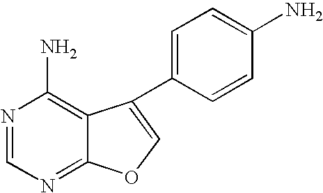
N1=CN=C2C(=C1N)C(C1=CC=C(N)C=C1)=CO2
